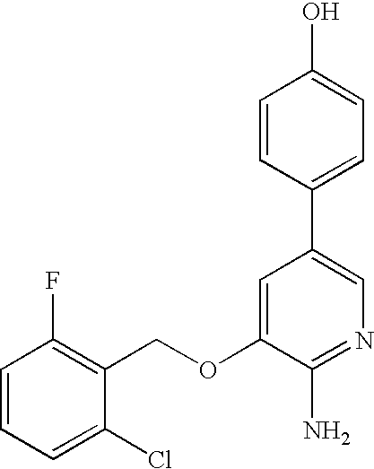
C1=CC(C2=CN=C(N)C(OCC3=C(F)C=CC=C3Cl)=C2)=CC=C1O
